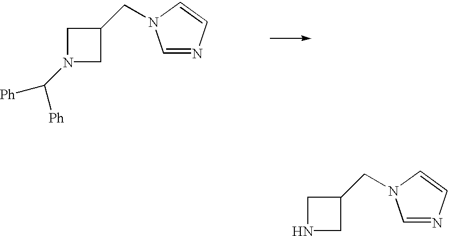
C1NCC1CN1C=NC=C1.C1N(C([Ph])[Ph])CC1CN1C=NC=C1
